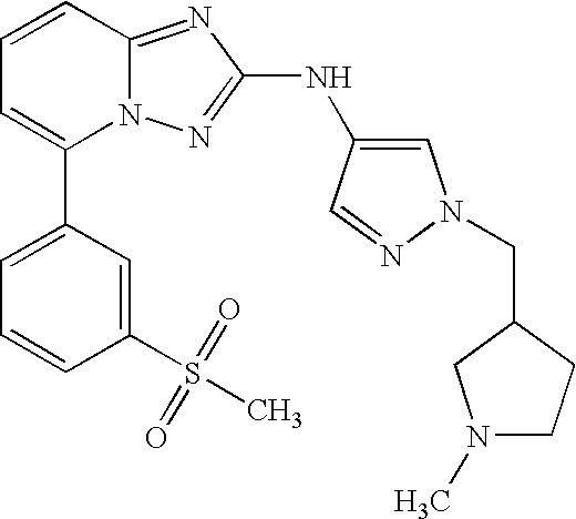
C1=CC2=NC(NC3=CN(CC4CCN(C)C4)N=C3)=NN2C(C2=CC=CC(S(C)(=O)=O)=C2)=C1
